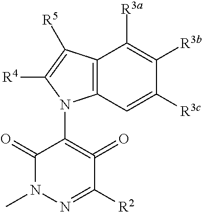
C12=C(C=C([R3c])C([R3b])=C1[R3a])N(C1=C(=O)C([R2])=NN(C)C1=O)C([R4])=C2[R5]
